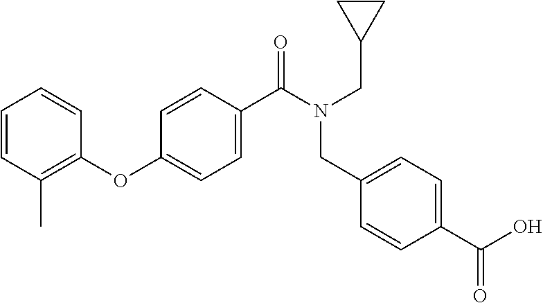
C1=CC(C)=C(OC2=CC=C(C(=O)N(CC3=CC=C(C(O)=O)C=C3)CC3CC3)C=C2)C=C1
